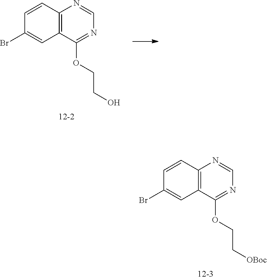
C12=C(C=CC(Br)=C1)N=CN=C2OCC[OBoc].C12=C(C=CC(Br)=C1)N=CN=C2OCCO
